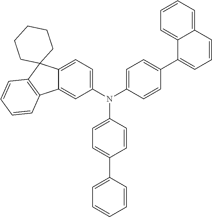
N(C1=CC=C(C2=CC=CC=C2)C=C1)(C1=CC=C(C2=CC=CC3=CC=CC=C23)C=C1)C1=CC=C2C(=C1)C1=C(C23CCCCC3)C=CC=C1
